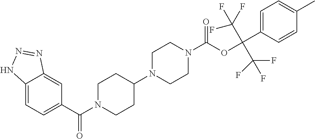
C12=CC=C(C(N3CCC(N4CCN(C(OC(C5=CC=C(C)C=C5)(C(F)(F)F)C(F)(F)F)=O)CC4)CC3)=O)C=C1N=NN2
